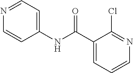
C1=CC=C(C(NC2=CC=NC=C2)=O)C(Cl)=N1
